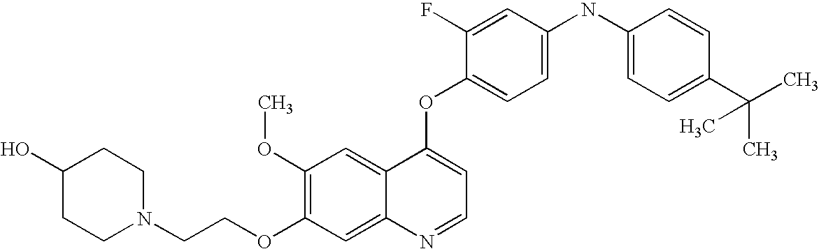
C(COC1=C(OC)C=C2C(=C1)N=CC=C2OC1=CC=C(NC2=CC=C(C(C)(C)C)C=C2)C=C1F)N1CCC(O)CC1
